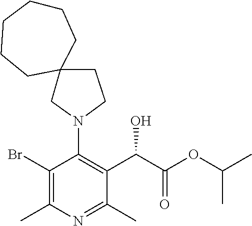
BrC1=C(C)N=C(C)C(C(C(OC(C)C)=O)O)=C1N1CCC2(C1)CCCCCC2
